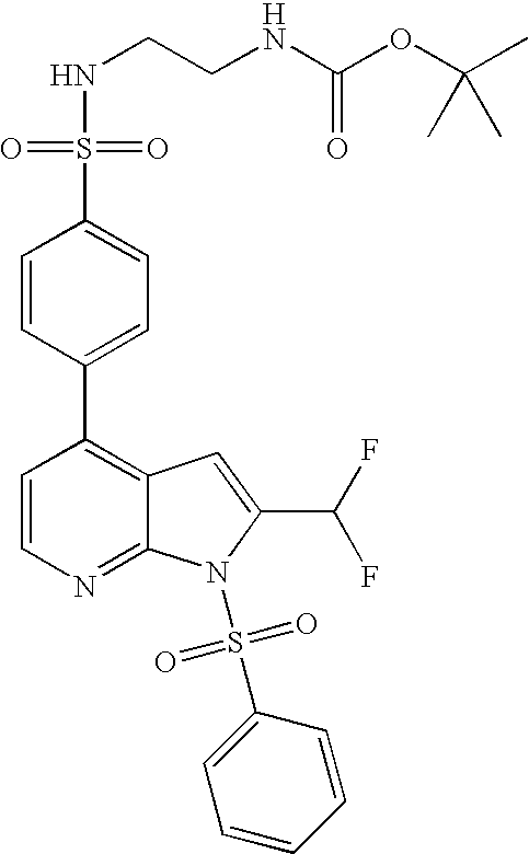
C1=CN=C2C(=C1C1=CC=C(S(=O)(=O)NCCNC(OC(C)(C)C)=O)C=C1)C=C(C(F)F)N2S(C1=CC=CC=C1)(=O)=O
